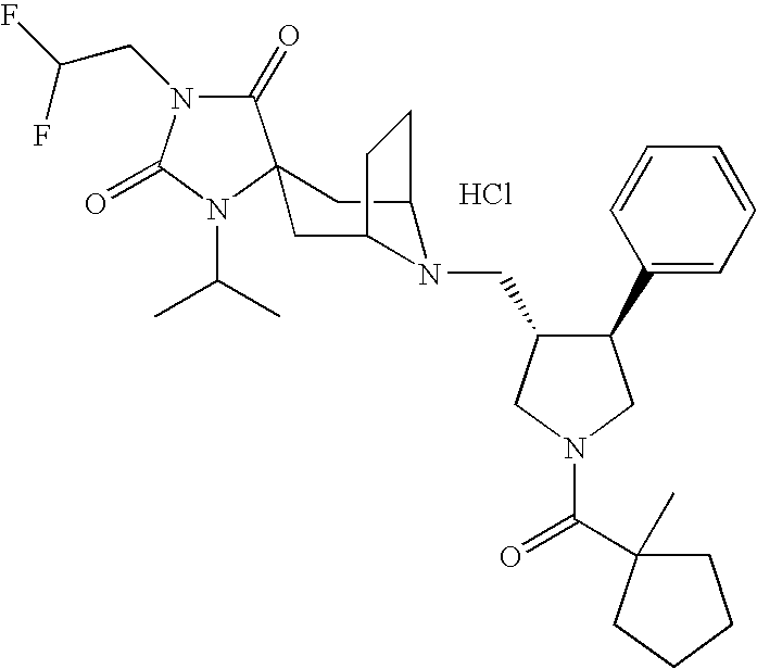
Cl.C1(=O)N(CC(F)F)C(=O)N(C(C)C)C12CC1N(CC3C(C4=CC=CC=C4)CN(C(=O)C4(C)CCCC4)C3)C(C2)CC1
